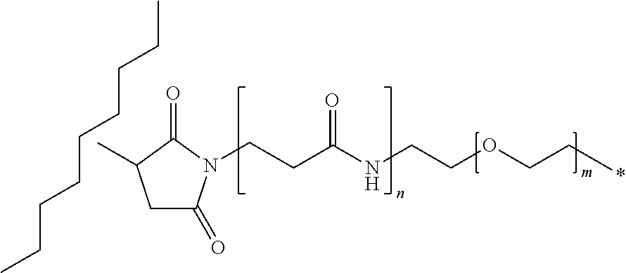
C1C(=O)N(CCC(NCCOCC*)=O)C(=O)C1C.C(CCCCCCC)C
